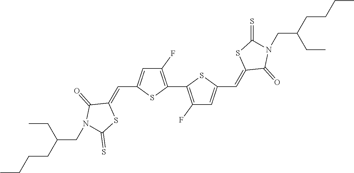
C1(F)=C(C2=C(F)C=C(C=C3C(=O)N(CC(CC)CCCC)C(=S)S3)S2)SC(C=C2C(=O)N(CC(CC)CCCC)C(=S)S2)=C1
